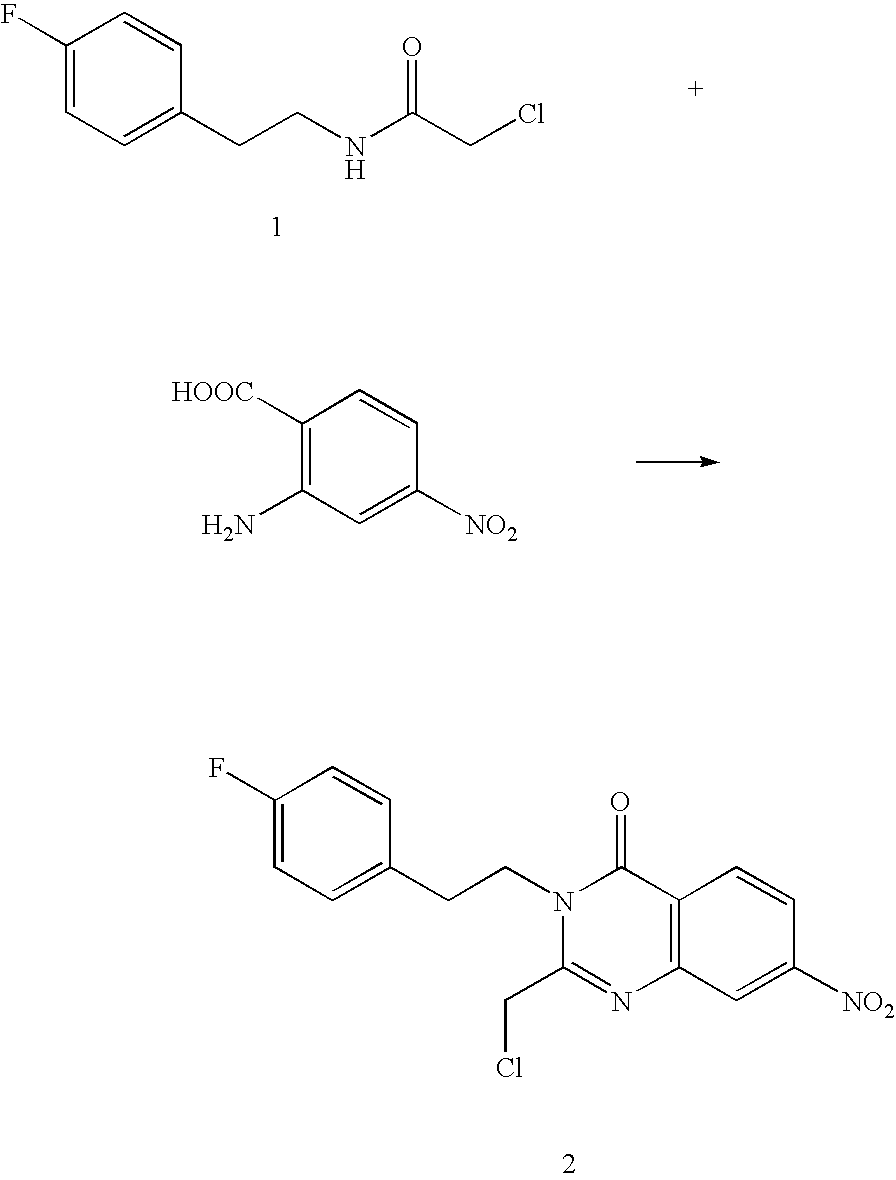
C1(F)=CC=C(CCNC(CCl)=O)C=C1.C1([HOOC])=C(N)C=C([NO2])C=C1.C1(F)=CC=C(CCN2C(CCl)=NC3=C(C2=O)C=CC([NO2])=C3)C=C1
